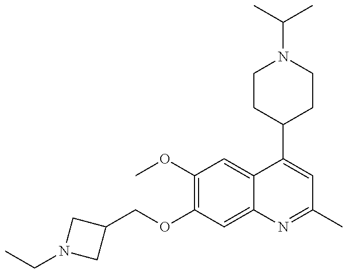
CCN1CC(COC2=C(OC)C=C3C(=C2)N=C(C)C=C3C2CCN(C(C)C)CC2)C1
